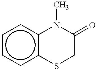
c1ccc2c(c1)N(C)C(=O)CS2
